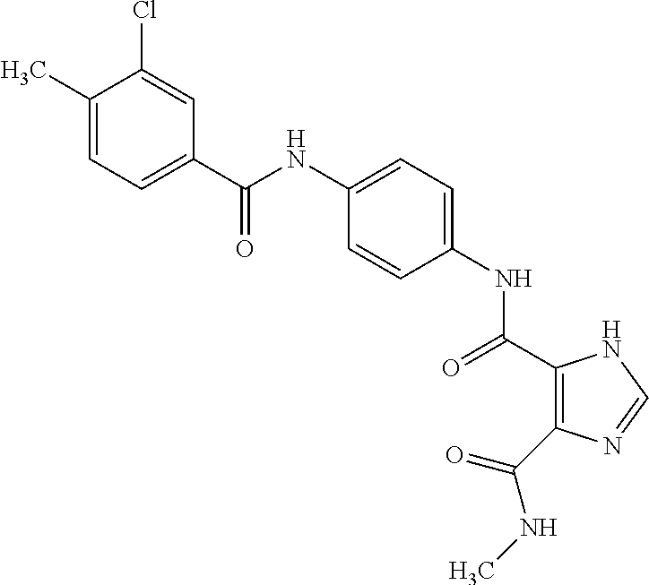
C(NC1=CC=C(NC(=O)C2=C(C(NC)=O)N=CN2)C=C1)(=O)C1=CC=C(C)C(Cl)=C1
